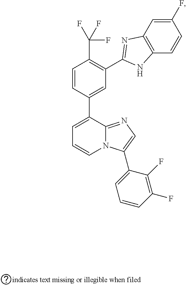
C1=CC(C2=CC=CN3C2=NC=C3C2=CC=CC(F)=C2F)=CC(C2=NC3=C(C=CC(F)=C3)N2)=C1C(F)(F)F
